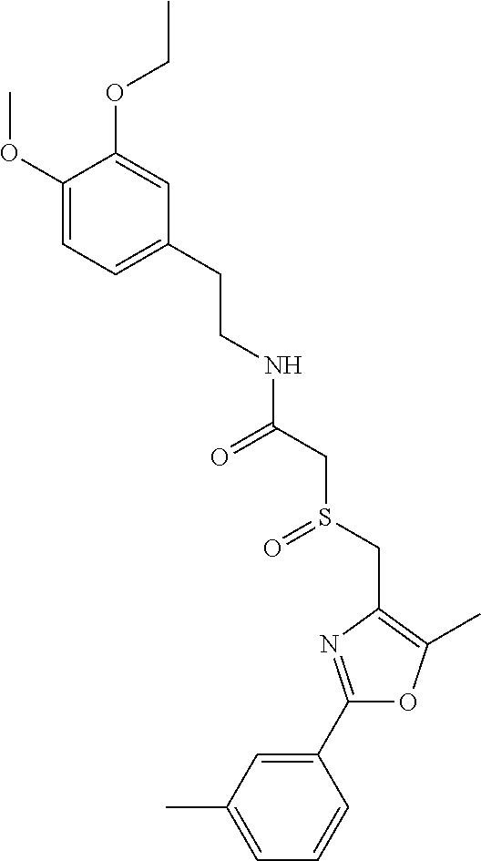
C1(OC)=CC=C(CCNC(=O)CS(CC2=C(C)OC(C3=CC(C)=CC=C3)=N2)=O)C=C1OCC
